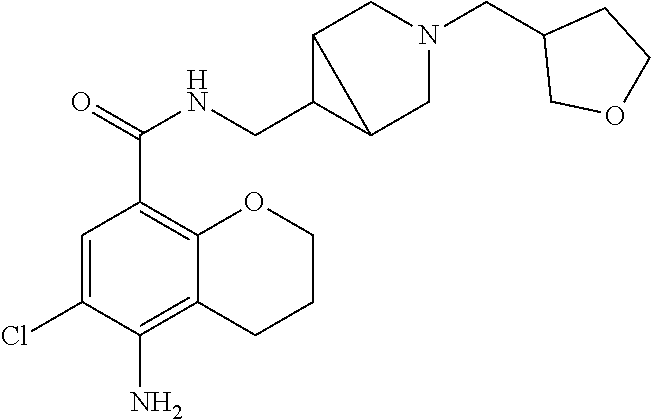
C1=C(Cl)C(N)=C2C(=C1C(=O)NCC1C3CN(CC4COCC4)CC13)OCCC2
